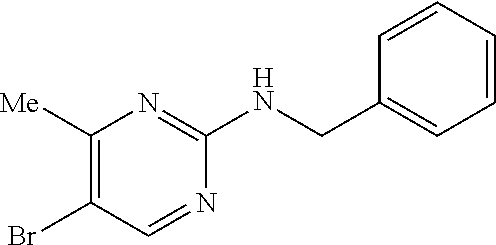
C1([Me])=C(Br)C=NC(NCC2=CC=CC=C2)=N1
